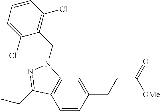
C1=CC(CCC(=O)[OMe])=CC2=C1C(CC)=NN2CC1=C(Cl)C=CC=C1Cl
